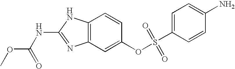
C12=C(C=C(OS(C3=CC=C(N)C=C3)(=O)=O)C=C1)N=C(NC(OC)=O)N2
